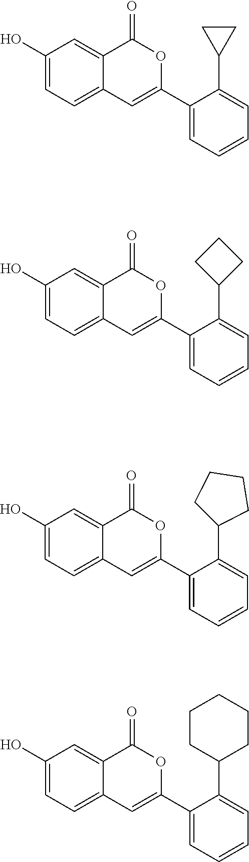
C1(O)=CC=C2C(=C1)C(=O)OC(C1=CC=CC=C1C1CC1)=C2.C1(O)=CC=C2C(=C1)C(=O)OC(C1=CC=CC=C1C1CCC1)=C2.C1(O)=CC=C2C(=C1)C(=O)OC(C1=CC=CC=C1C1CCCCC1)=C2.C1(O)=CC=C2C(=C1)C(=O)OC(C1=CC=CC=C1C1CCCC1)=C2
